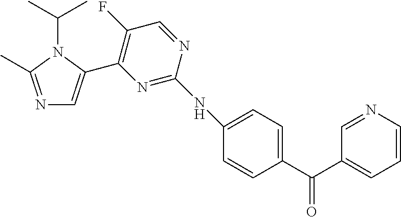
N1=C(C)N(C(C)C)C(C2=C(F)C=NC(NC3=CC=C(C(C4=CC=CN=C4)=O)C=C3)=N2)=C1
